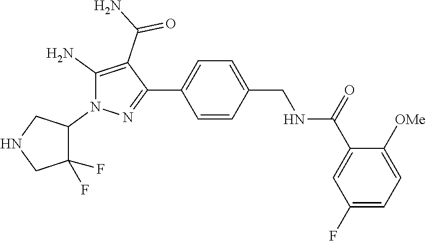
C1(C(=O)NCC2=CC=C(C3=NN(C4C(F)(F)CNC4)C(N)=C3C(N)=O)C=C2)=CC(F)=CC=C1[OMe]
